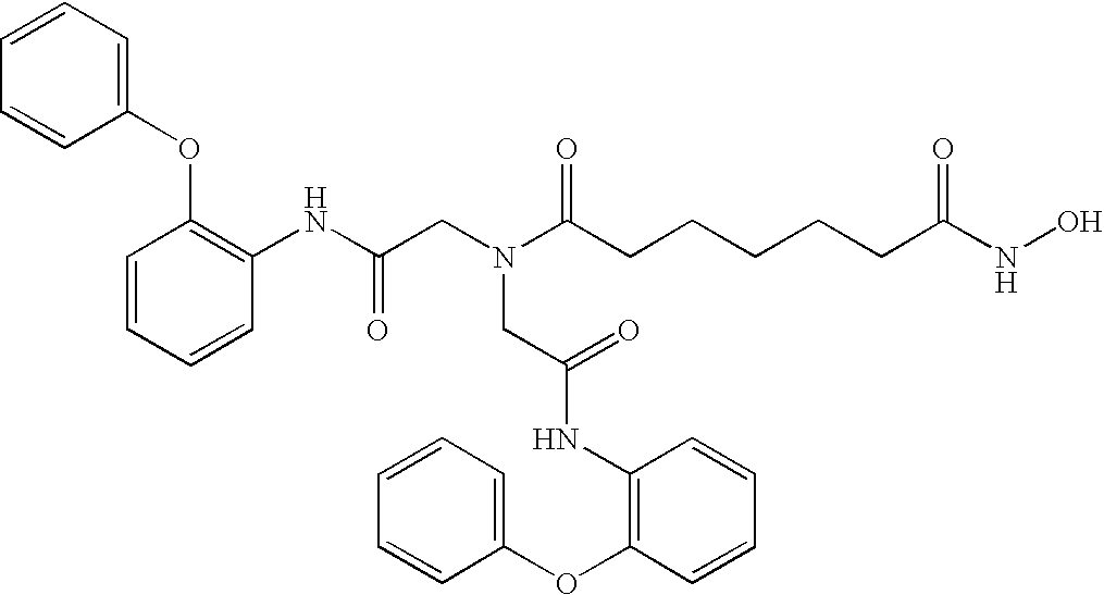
C1=CC=C(OC2=C(NC(CN(C(CCCCCC(NO)=O)=O)CC(NC3=C(OC4=CC=CC=C4)C=CC=C3)=O)=O)C=CC=C2)C=C1
